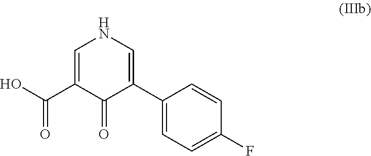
C1=C(C(O)=O)C(=O)C(C2=CC=C(F)C=C2)=CN1
